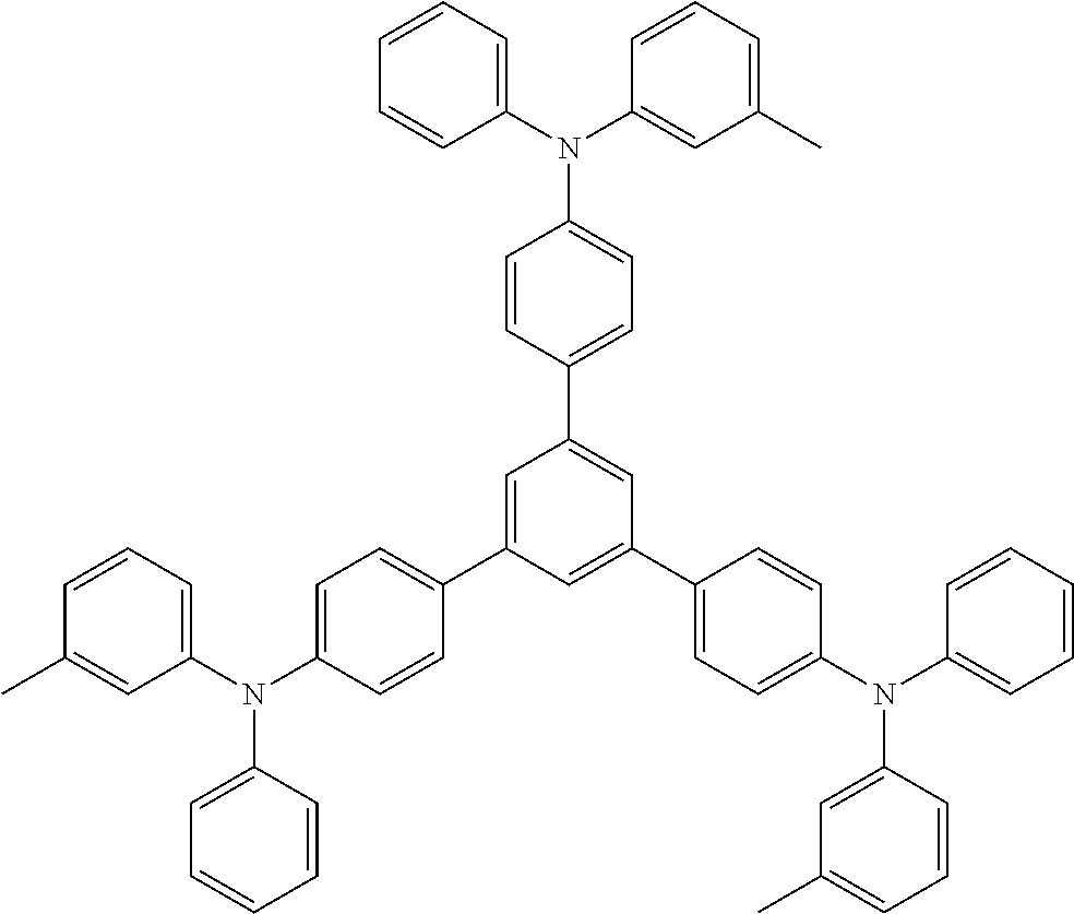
C1(N(C2=CC=C(C3=CC(C4=CC=C(N(C5=CC=CC=C5)C5=CC(C)=CC=C5)C=C4)=CC(C4=CC=C(N(C5=CC=CC=C5)C5=CC(C)=CC=C5)C=C4)=C3)C=C2)C2=CC=CC=C2)=CC=CC(C)=C1
